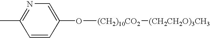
N1=C(C)C=CC(O[(CH2)10CO2][(CH2CH2O)3CH3])=C1
